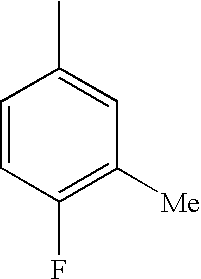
C1=CC(F)=C([Me])C=C1C
